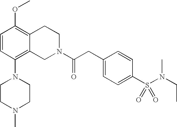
O(C1=C2C(=C(N3CCN(C)CC3)C=C1)CN(C(CC1=CC=C(S(N(CC)C)(=O)=O)C=C1)=O)CC2)C
